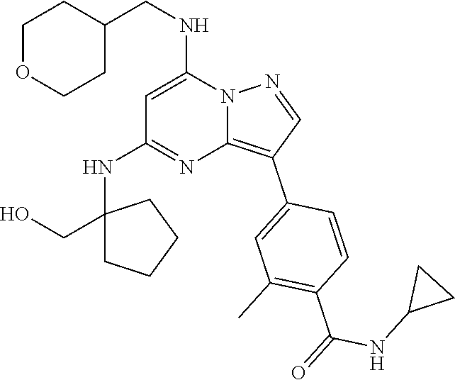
C1(CNC2=CC(NC3(CO)CCCC3)=NC3=C(C4=CC(C)=C(C(=O)NC5CC5)C=C4)C=NN23)CCOCC1
